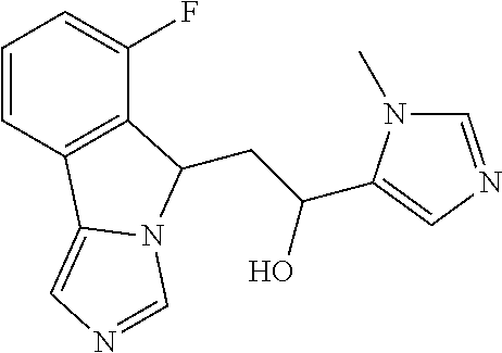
C(C(O)C1=CN=CN1C)C1C2=C(C=CC=C2F)C2=CN=CN21
